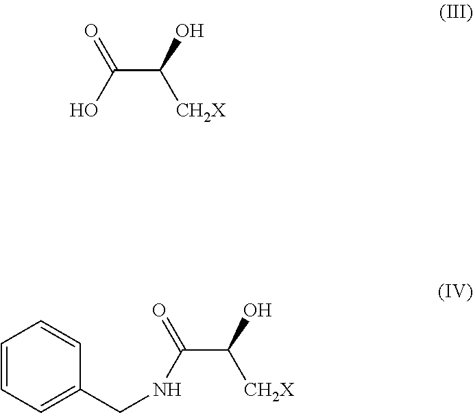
C(C(O)[CH2X])(O)=O.C1=CC=C(CNC(C(O)[CH2X])=O)C=C1
